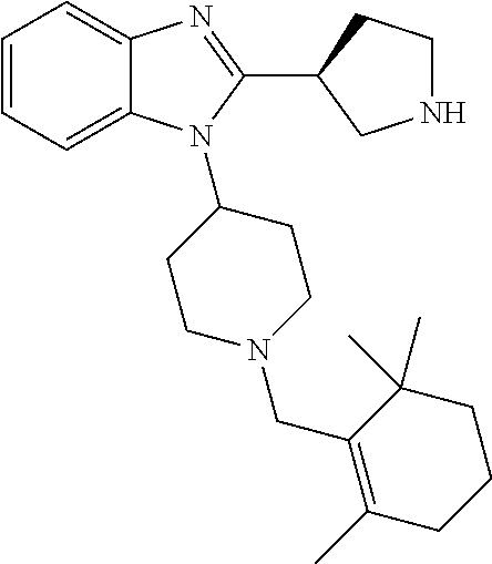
C1=CC=C2C(=C1)N=C(C1CNCC1)N2C1CCN(CC2=C(C)CCCC2(C)C)CC1
